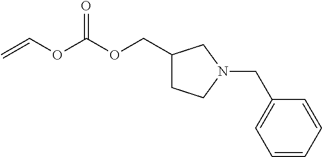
C1(COC(OC=C)=O)CCN(CC2=CC=CC=C2)C1
